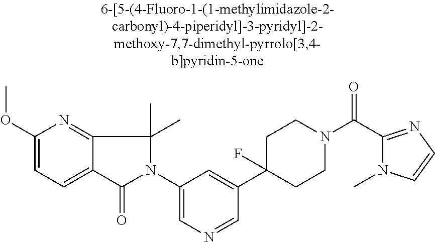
C1(OC)=CC=C2C(=N1)C(C)(C)N(C1=CN=CC(C3(F)CCN(C(C4=NC=CN4C)=O)CC3)=C1)C2=O
